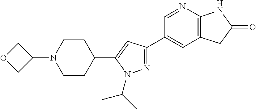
N1=C(C2=CC3=C(N=C2)NC(=O)C3)C=C(C2CCN(C3COC3)CC2)N1C(C)C
